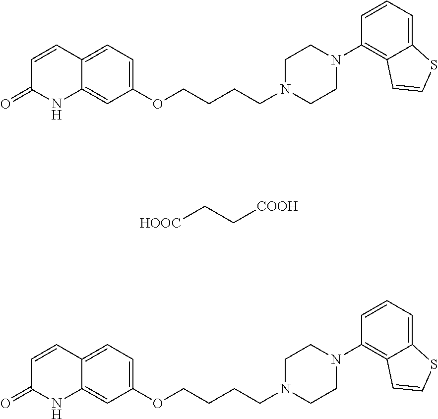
C1=CC2=CC=C(OCCCCN3CCN(C4=C5C(=CC=C4)SC=C5)CC3)C=C2NC1=O.C1=CC2=CC=C(OCCCCN3CCN(C4=C5C(=CC=C4)SC=C5)CC3)C=C2NC1=O.[HOOC]CC[COOH]
